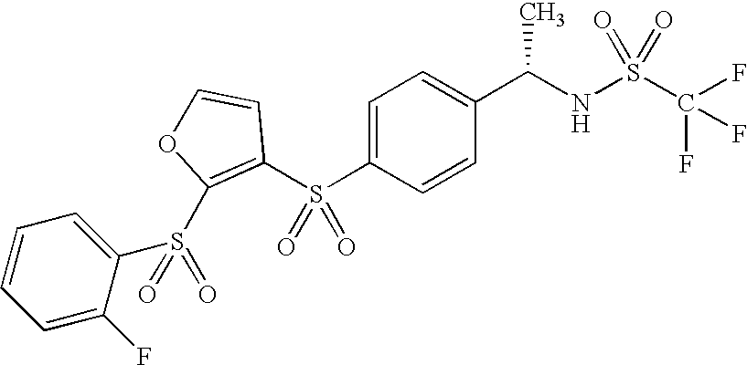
C1=C(S(C2=C(S(=O)(C3=CC=CC=C3F)=O)OC=C2)(=O)=O)C=CC(C(NS(C(F)(F)F)(=O)=O)C)=C1
